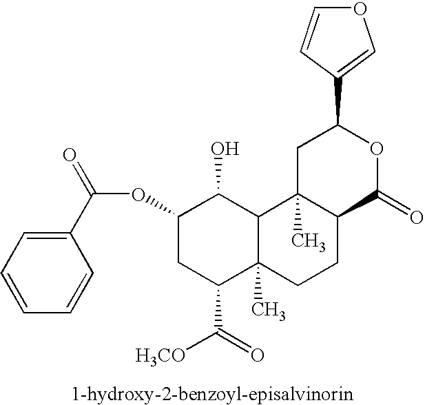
C1(OC(C2=CC=CC=C2)=O)CC(C(=O)[H3CO])C2(C)C(C1O)C1(C)C(CC2)C(=O)OC(C2=COC=C2)C1
